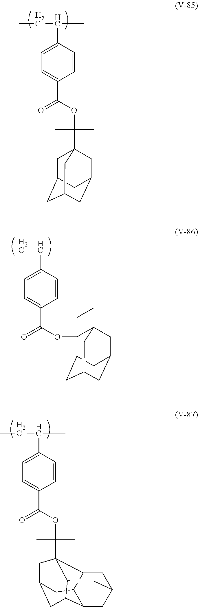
CCC(C)C1=CC=C(C(=O)OC(C)(C)C23CC4CC5C6C(C4)C2CC(C6)CC35)C=C1.CCC(C)C1=CC=C(C(OC(C)(C)C23CC4CC(CC(C2)C4)C3)=O)C=C1.CCC(C)C1=CC=C(C(OC2(CC)C3CC4CC(CC2C4)C3)=O)C=C1
